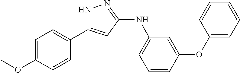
C1=C(OC)C=CC(C2=CC(NC3=CC=CC(OC4=CC=CC=C4)=C3)=NN2)=C1
